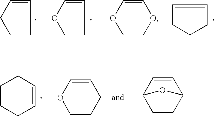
C1=CCCC1.C1=CCCC1.C1=COCC1.O1CCOC=C1.C1CCCC=C1.O1CCCC=C1.C1C2C=CC(C1)O2
